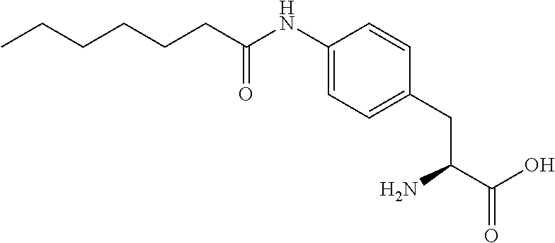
CCCCCCC(NC1=CC=C(CC(C(=O)O)N)C=C1)=O
